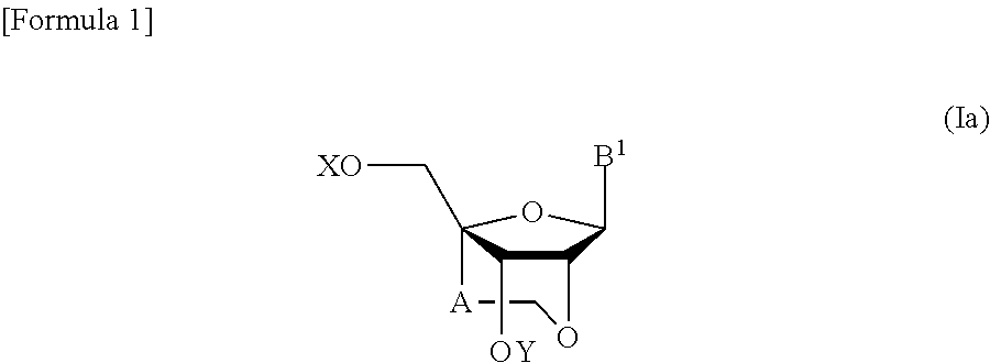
C12C([OY])C(C[XO])(OC1[B1])[A]CO2
